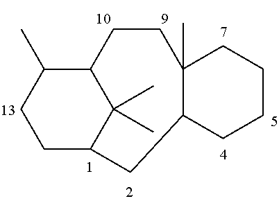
C1CC2C(C)(C)C(C1C)CCC1(C)C(C2)CCCC1
